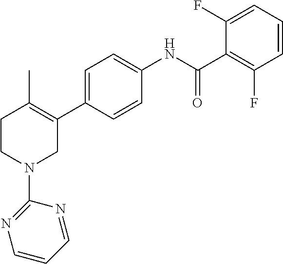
C1=C(C2=C(C)CCN(C3=NC=CC=N3)C2)C=CC(NC(C2=C(F)C=CC=C2F)=O)=C1
